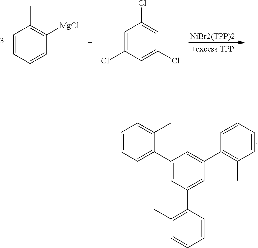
C1=C(C)C(C2=CC(C3=C(C)C=CC=C3)=CC(C3=C(C)C=CC=C3)=C2)=CC=C1.[NiBr2(TPP)2].C1=CC=CC([MgCl])=C1C.C1=C(Cl)C=C(Cl)C=C1Cl
